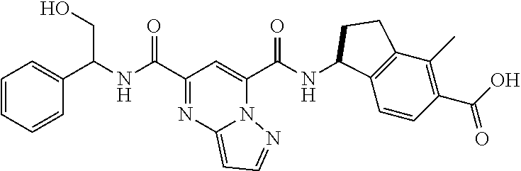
C(C1=NC2=CC=NN2C(C(NC2C3=C(C(C)=C(C(O)=O)C=C3)CC2)=O)=C1)(=O)NC(C1=CC=CC=C1)CO
